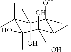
C1(O)(C)C(C)(C)C(C)(O)C(O)(C)C(C)(O)C1(O)C
